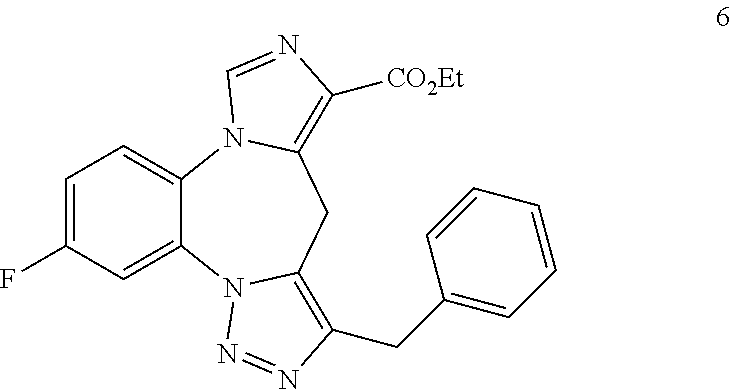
C1(F)=CC=C2C(=C1)N1C(=C(CC3=CC=CC=C3)N=N1)CC1=C([CO2Et])N=CN21
